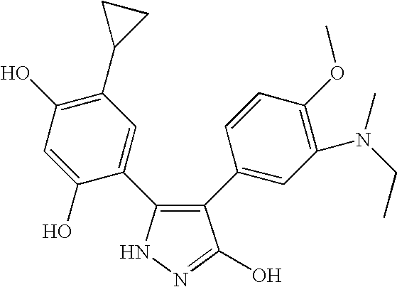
C1(C2=CC(N(CC)C)=C(OC)C=C2)=C(C2=CC(C3CC3)=C(O)C=C2O)NN=C1O
